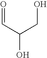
O=CC(CO)O
